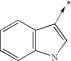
C1=CC2=C(C=C1)C(->C)=CN2
